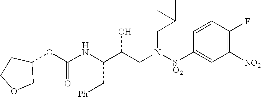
C(NC(C(CN([SO2]C1=CC([NO2])=C(F)C=C1)CC(C)C)O)C[Ph])(=O)OC1COCC1
